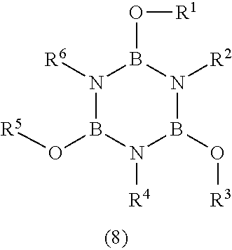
N1([R6])B(O[R5])N([R4])B(O[R3])N([R2])B1O[R1]
